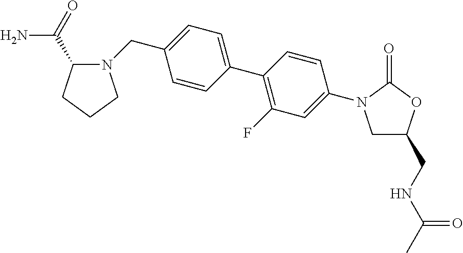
C1C(CNC(C)=O)OC(=O)N1C1=CC(F)=C(C2=CC=C(CN3C(C(=O)N)CCC3)C=C2)C=C1
